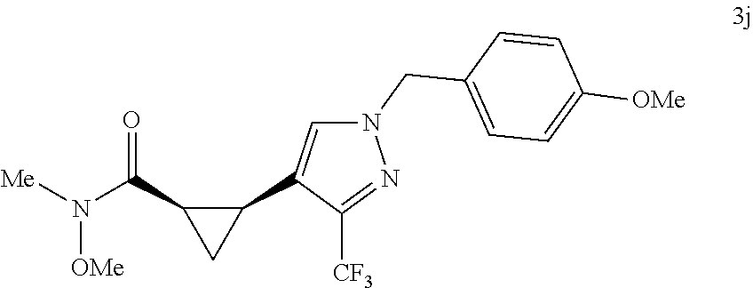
C1(C2C(C(N([Me])[OMe])=O)C2)=CN(CC2=CC=C([OMe])C=C2)N=C1[CF3]
